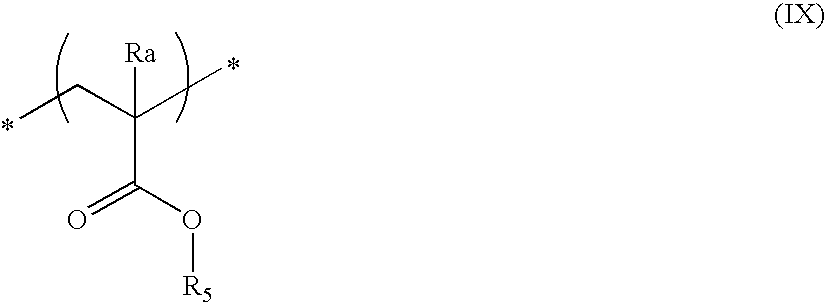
C(CC)([Ra])(C)C(O[R5])=O
